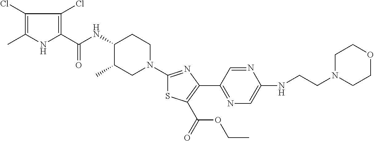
C1(Cl)=C(C)NC(C(NC2C(C)CN(C3=NC(C4=NC=C(NCCN5CCOCC5)N=C4)=C(C(=O)OCC)S3)CC2)=O)=C1Cl
